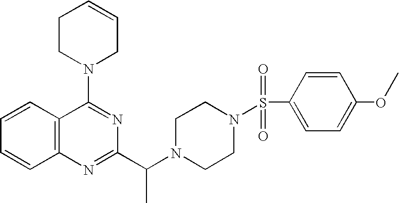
C1=CC2=C(C=C1)N=C(C(N1CCN(S(C3=CC=C(OC)C=C3)(=O)=O)CC1)C)N=C2N1CC=CCC1
